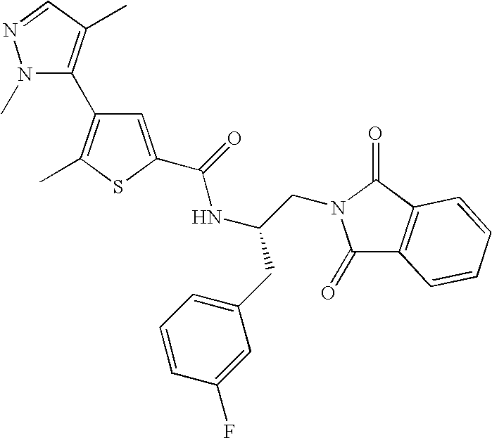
N1(C)C(C2=C(C)SC(C(NC(CN3C(=O)C4=C(C3=O)C=CC=C4)CC3=CC=CC(F)=C3)=O)=C2)=C(C)C=N1
